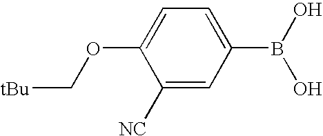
C1(OC[tBu])=CC=C(B(O)O)C=C1[NC]
